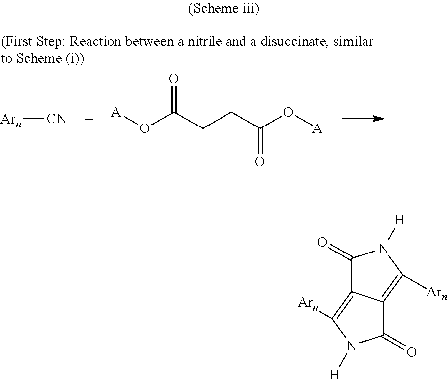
C1(=O)C2=C([Arn])N([H])C(=O)C2=C([Arn])N1[H].[Arn][CN].[A]OC(CCC(O[A])=O)=O
